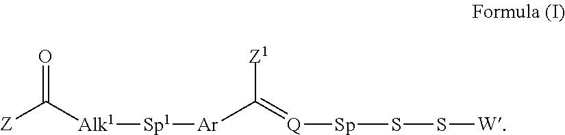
O=C([Z])[Alk1][Sp1][Ar]C(=[Q][Sp]SS[W])[Z1]
